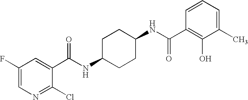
C1(F)=CN=C(Cl)C(C(NC2CCC(NC(=O)C3=C(O)C(C)=CC=C3)CC2)=O)=C1
